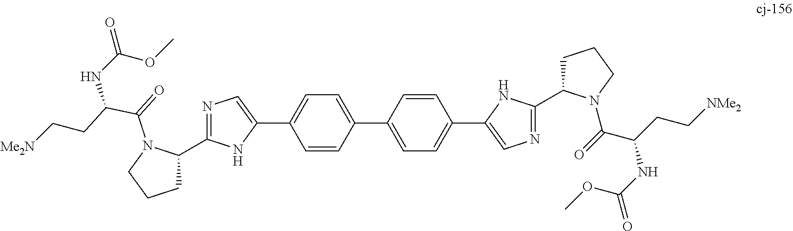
C1C(C2=NC=C(C3=CC=C(C4=CC=C(C5=CN=C(C6CCCN6C(=O)C(CC[NMe2])NC(=O)OC)N5)C=C4)C=C3)N2)N(C(=O)C(CC[Me2N])NC(OC)=O)CC1
